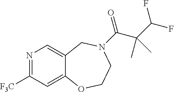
N1=C([F3C])C=C2C(=C1)CN(C(=O)C(C(F)F)(C)C)CCO2
